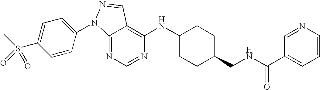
C12=NC=NC(NC3CCC(CNC(C4=CC=CN=C4)=O)CC3)=C1C=NN2C1=CC=C(S(C)(=O)=O)C=C1
